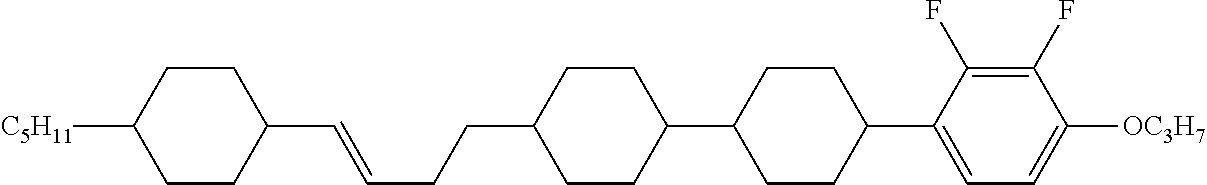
C1(C=CCCC2CCC(C3CCC(C4=CC=C([OC3H7])C(F)=C4F)CC3)CC2)CCC([C5H11])CC1
